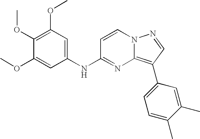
C1(OC)=C(OC)C=C(NC2=NC3=C(C4=CC=C(C)C(C)=C4)C=NN3C=C2)C=C1OC
